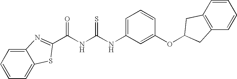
C1(NC(NC(=O)C2=NC3=CC=CC=C3S2)=S)=CC=CC(OC2CC3=C(C=CC=C3)C2)=C1
